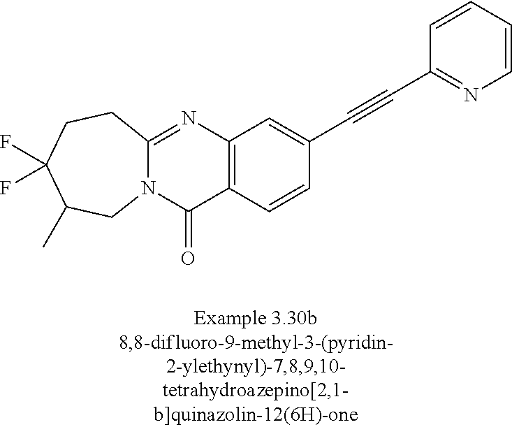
N12C(=NC3=C(C1=O)C=CC(C#CC1=NC=CC=C1)=C3)CCC(F)(F)C(C)C2
